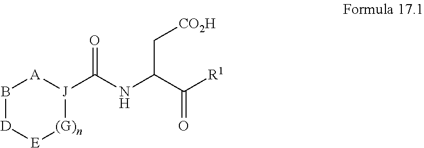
B1[D][E][(G)n][J](C(=O)NC(C[CO2H])C(=O)[R1])[A]1
